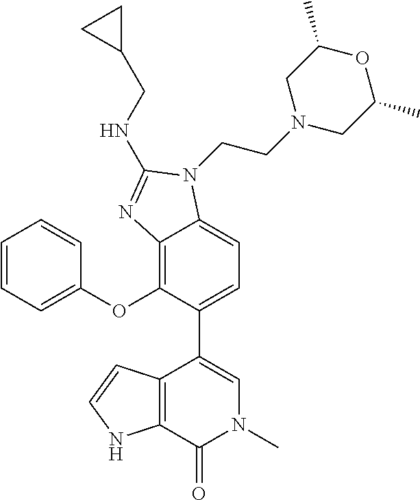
C1=CC(OC2=C3C(=CC=C2C2=CN(C)C(=O)C4=C2C=CN4)N(CCN2CC(C)OC(C)C2)C(NCC2CC2)=N3)=CC=C1
